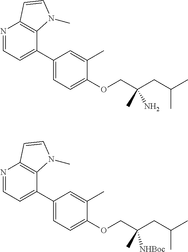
N1=CC=C(C2=CC=C(OCC(CC(C)C)(C)N)C(C)=C2)C2=C1C=CN2C.N1=CC=C(C2=CC=C(OCC(CC(C)C)(C)[NHBoc])C(C)=C2)C2=C1C=CN2C
